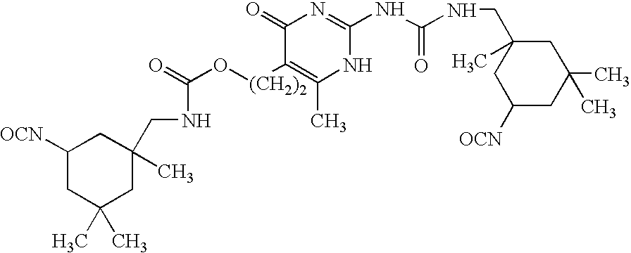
C1(=O)C([(CH2)2]OC(=O)NCC2(C)CC([OCN])CC(C)(C)C2)=C(C)NC(NC(NCC2(C)CC([OCN])CC(C)(C)C2)=O)=N1
